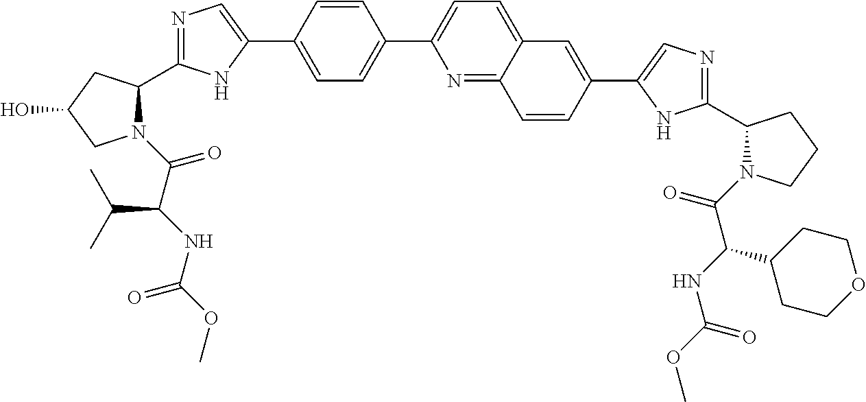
N1(C(=O)C(NC(OC)=O)C(C)C)C(C2=NC=C(C3=CC=C(C4=CC=C5C(=N4)C=CC(C4=CN=C(C6N(C(C(C7CCOCC7)NC(=O)OC)=O)CCC6)N4)=C5)C=C3)N2)CC(O)C1
